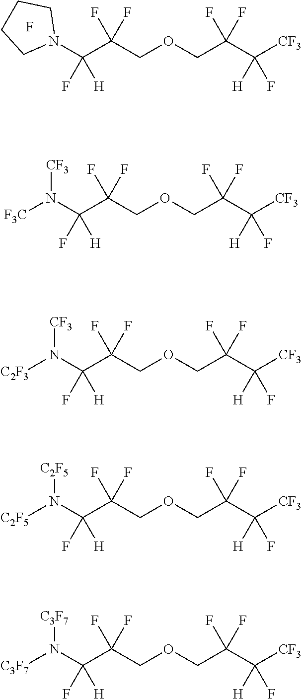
N(C(C(F)(F)COCC(C([H])(F)[CF3])(F)F)(F)[H])([C2F5])[C2F5].N(C(C(F)(F)COCC(C([H])(F)[CF3])(F)F)(F)[H])([CF3])[C2F3].N(C(C(F)(F)COCC(C([H])(F)[CF3])(F)F)(F)[H])([C3F7])[C3F7].N(C(C(F)(F)COCC(C([H])(F)[CF3])(F)F)(F)[H])([CF3])[F3C].F.N1(C(C(F)(F)COCC(C([H])(F)[CF3])(F)F)(F)[H])CCCC1
